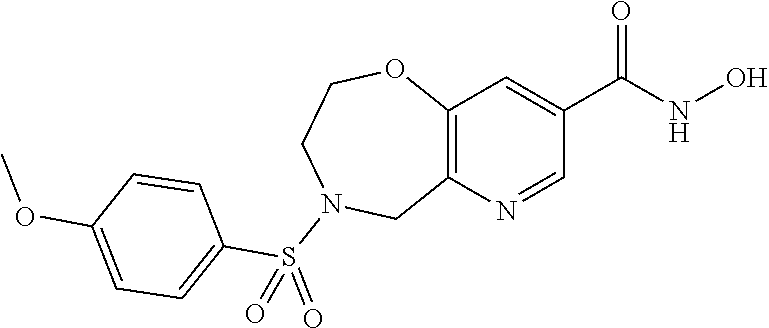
N1(S(=O)(C2=CC=C(OC)C=C2)=O)CC2=C(OCC1)C=C(C(=O)NO)C=N2
